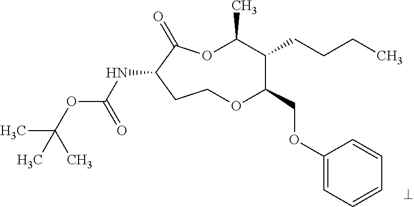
N(C1C(=O)OC(C)C(CCCC)C(COC2=CC=CC=C2)OCC1)C(OC(C)(C)C)=O
